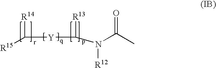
[R15]C([R14])[Y]C([R13])N([R12])C(C)=O
